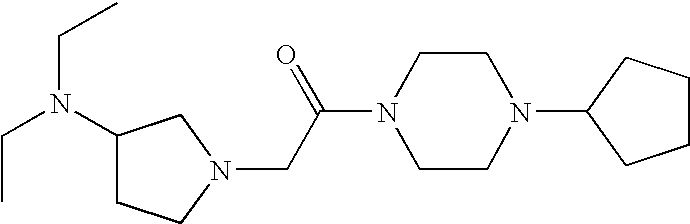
N1(CC(N2CCN(C3CCCC3)CC2)=O)CC(N(CC)CC)CC1
